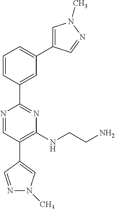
C1=CC(C2=NC(NCCN)=C(C3=CN(C)N=C3)C=N2)=CC(C2=CN(C)N=C2)=C1
